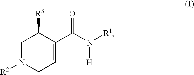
C1N([R2])CC=C(C(N([R1])[H])=O)C1[R3]
